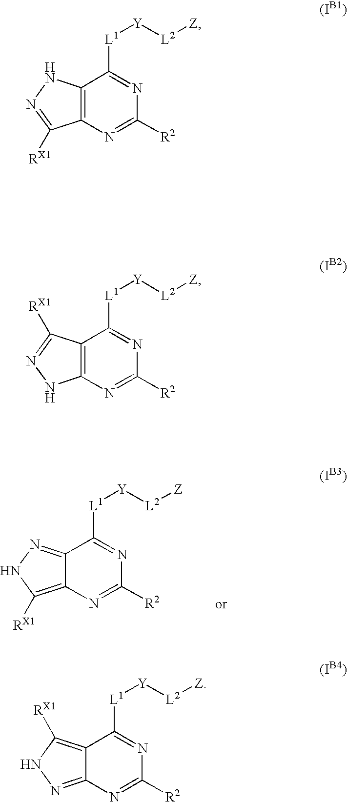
C12=NNC([RX1])=C1N=C([R2])N=C2[L1][Y][L2][Z].C12=C(N=C([R2])N=C1[L1][Y][L2][Z])C([RX1])=NN2.C12=C(N=C([R2])N=C1[L1][Y][L2][Z])NN=C2[RX1].C12=C([RX1])NN=C1N=C([R2])N=C2[L1][Y][L2][Z]
